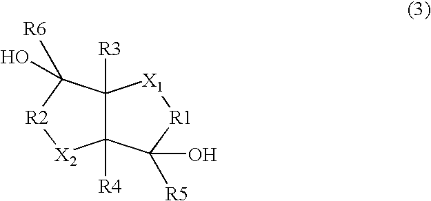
C12([R4])C([R3])(C([R6])(O)[R2][X2]1)[X1][R1]C2(O)[R5]
